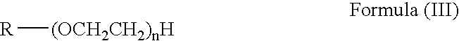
[R][(OCH2CH2)nH]
